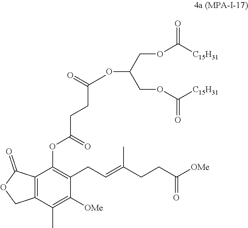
OC(COC([C15H31])=O)COC([C15H31])=O.C12=C(C(C)=C([OMe])C(CC=C(CCC([OMe])=O)C)=C1OC(=O)CCC(=O)C)COC2=O
